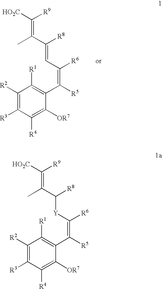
C1([R2])=C([R3])C([R4])=C([OR7])C(C([R5])=C([R6])C=C(C(C)=C([HO2C])[R9])[R8])=C1[R1].C1([R2])=C([R3])C([R4])=C([OR7])C(C([R5])=C([R6])[Y]C(C(C)=C([HO2C])[R9])[R8])=C1[R1]
